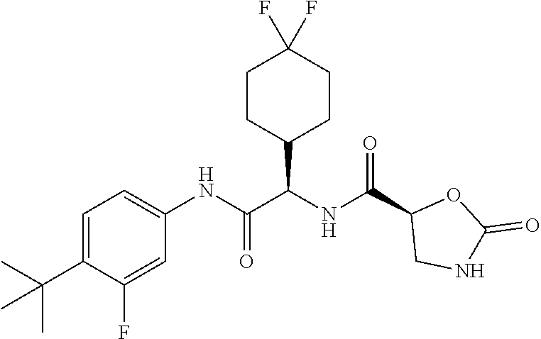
C1=C(C(C)(C)C)C(F)=CC(NC(C(NC(C2CNC(=O)O2)=O)C2CCC(F)(F)CC2)=O)=C1
